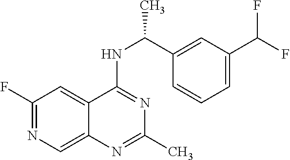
C1(F)=NC=C2C(=C1)C(NC(C)C1=CC(C(F)F)=CC=C1)=NC(C)=N2
